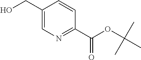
C1(CO)=CN=C(C(=O)OC(C)(C)C)C=C1
